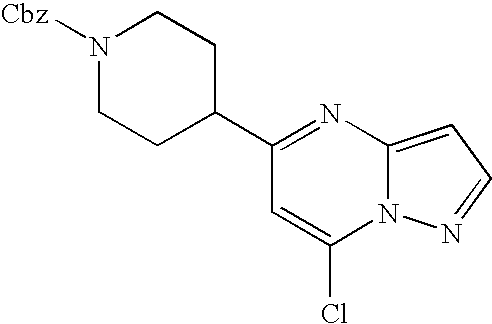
C1(C2CCN([Cbz])CC2)=NC2=CC=NN2C(Cl)=C1
